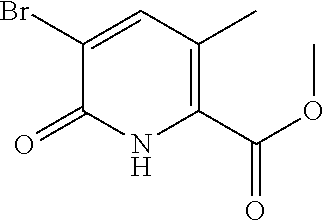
C(C1=C(C)C=C(Br)C(=O)N1)(=O)OC
